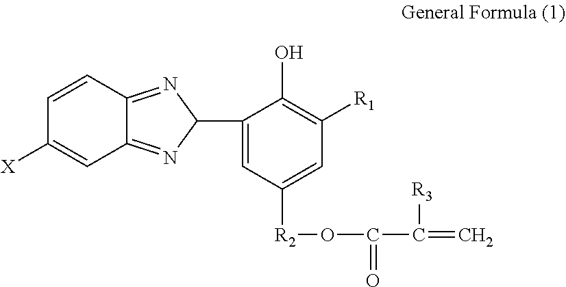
[X]C1=CC2=NC(C3=CC([R2]OC(=O)C([R3])=C)=CC([R1])=C3O)N=C2C=C1
